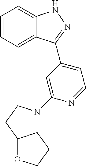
C1=CC=C2C(=C1)NN=C2C1=CC=NC(N2C3C(CC2)OCC3)=C1
